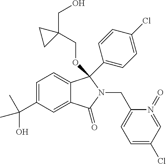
C1=C(C(C)(O)C)C=C2C(=C1)C(OCC1(CO)CC1)(C1=CC=C(Cl)C=C1)N(CC1=CC=C(Cl)C=N1=O)C2=O
